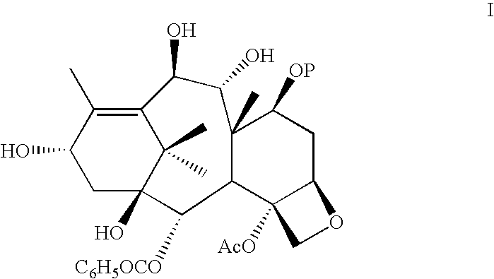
C12=C(C)C(O)CC(O)(C1(C)C)C([C6H5OCO])C1C3([AcO])C(CC([OP])C1(C)C(O)C2O)OC3
